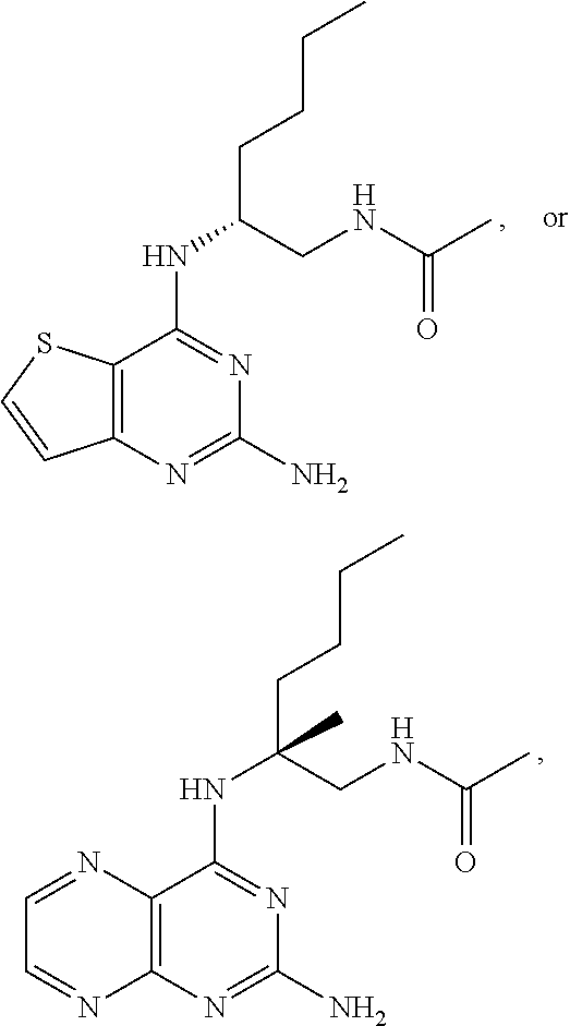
C1=NC2=C(N=C1)N=C(N)N=C2NC(CCCC)(CNC(=O)C)C.C12=C(C(NC(CCCC)CNC(=O)C)=NC(N)=N1)SC=C2
